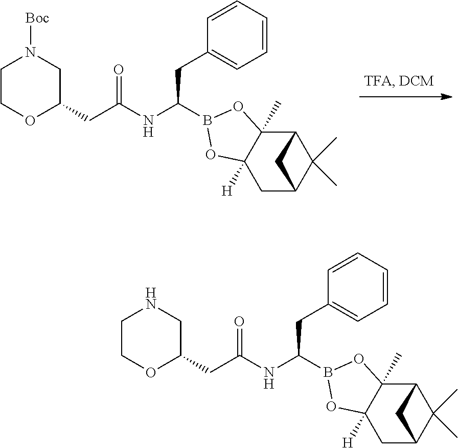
C(C(=O)NC(CC1=CC=CC=C1)B1OC2([H])C(C)(O1)C1C(C)(C)C(C2)C1)C1CN([Boc])CCO1.C(C(=O)NC(CC1=CC=CC=C1)B1OC2([H])C(C)(O1)C1C(C)(C)C(C2)C1)C1CNCCO1
